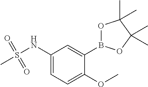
C1(NS(=O)(=O)C)=CC=C(OC)C(B2OC(C)(C)C(C)(C)O2)=C1
